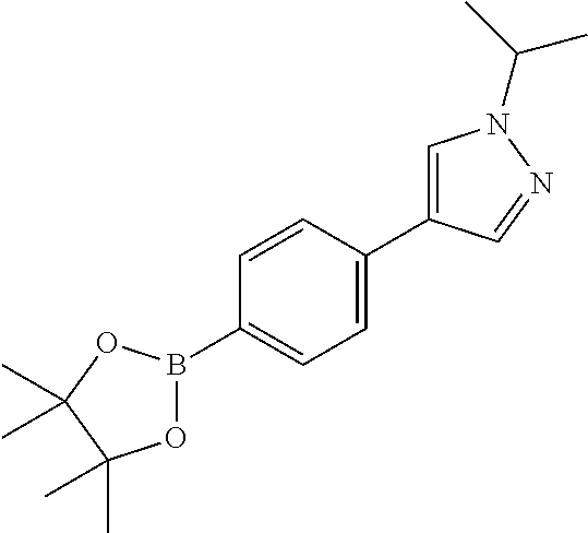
C1=CC(C2=CN(C(C)C)N=C2)=CC=C1B1OC(C)(C)C(C)(C)O1
